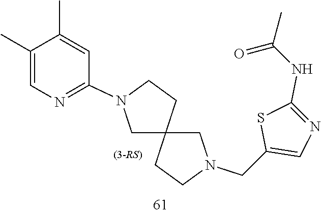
C12(CN(CC3=CN=C(NC(=O)C)S3)CC1)CCN(C1=NC=C(C)C(C)=C1)C2
